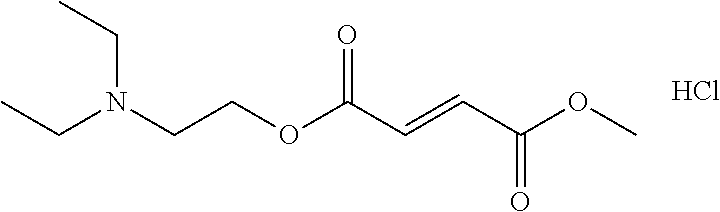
N(CCOC(C=CC(OC)=O)=O)(CC)CC.Cl
